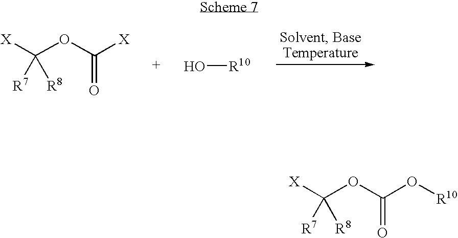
[X]C(OC([X])=O)([R8])[R7].O[R10].[X]C(OC(O[R10])=O)([R8])[R7]
